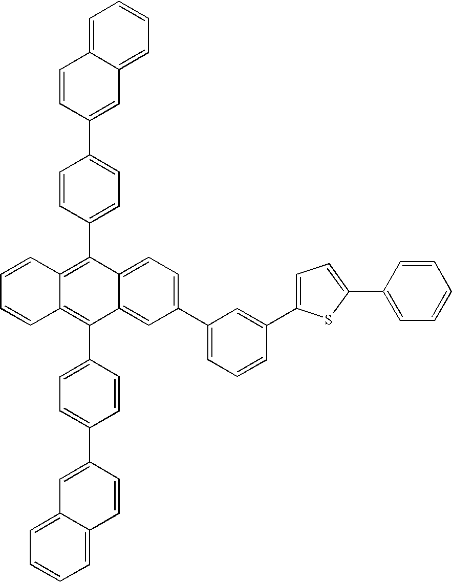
C12=CC=C(C3=CC=CC(C4=CC=C(C5=CC=CC=C5)S4)=C3)C=C1C(C1=CC=C(C3=CC4=CC=CC=C4C=C3)C=C1)=C1C(=C2C2=CC=C(C3=CC4=CC=CC=C4C=C3)C=C2)C=CC=C1
